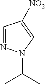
C1=NN(C(C)C)C=C1[NO2]
